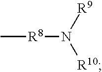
C[R8]N([R10])[R9]
